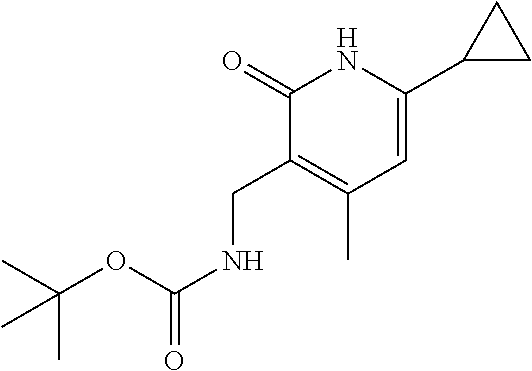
C1(=O)C(CNC(=O)OC(C)(C)C)=C(C)C=C(C2CC2)N1
